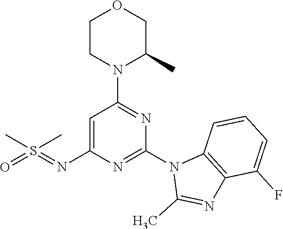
C1=C(N=S(=O)(C)C)N=C(N2C(C)=NC3=C2C=CC=C3F)N=C1N1C(C)COCC1
